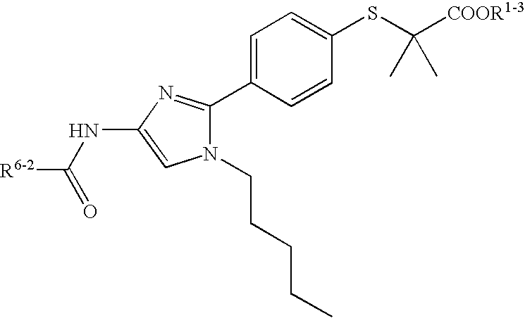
N(C1=CN(CCCCC)C(C2=CC=C(SC([COOR1-3])(C)C)C=C2)=N1)C([R6-2])=O
